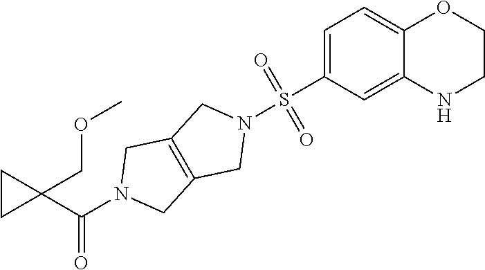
C1(C(N2CC3=C(C2)CN(S(C2=CC=C4C(=C2)NCCO4)(=O)=O)C3)=O)(COC)CC1
